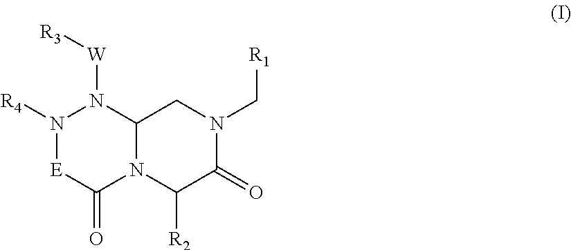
N1([R4])[E]C(=O)N2C(N1[W][R3])CN(C[R1])C(=O)C2[R2]
